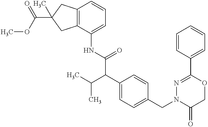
C1(NC(C(C2=CC=C(CN3C(=O)COC(C4=CC=CC=C4)=N3)C=C2)C(C)C)=O)=CC=CC2=C1CC(C(OC)=O)(C)C2
